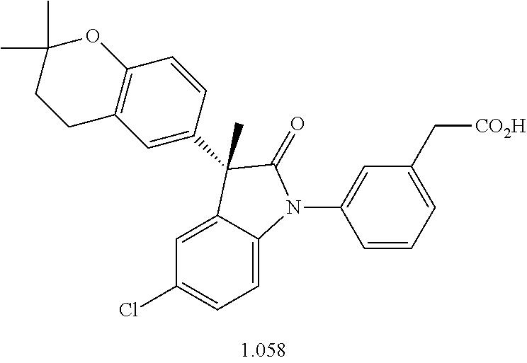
C1=C2C(=CC=C1Cl)N(C1=CC(C[CO2H])=CC=C1)C(=O)C2(C)C1=CC2=C(C=C1)OC(C)(C)CC2
